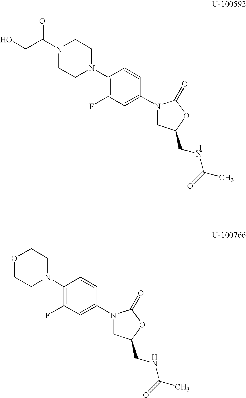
OCC(N1CCN(C2=C(F)C=C(N3CC(CNC(=O)C)OC3=O)C=C2)CC1)=O.O1CCN(C2=C(F)C=C(N3CC(CNC(=O)C)OC3=O)C=C2)CC1
